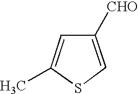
C1=C(C)SC=C1[CHO]
